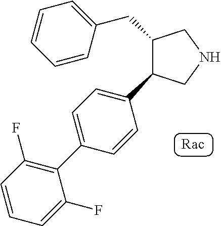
C1=CC(CC2C(C3=CC=C(C4=C(F)C=CC=C4F)C=C3)CNC2)=CC=C1
